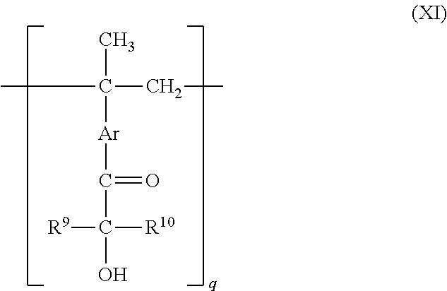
CC(CC)(C)[Ar]C(=O)C([R10])([R9])O
